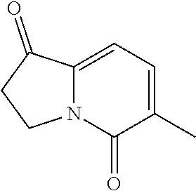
C1=C2N(C(=O)C(C)=C1)CCC2=O
